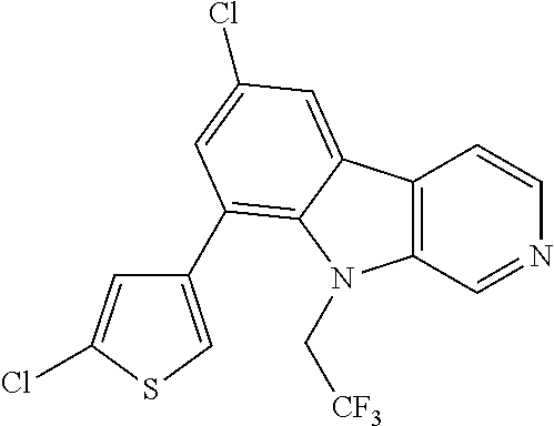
C12=C(C=NC=C1)N(C[CF3])C1=C(C3=CSC(Cl)=C3)C=C(Cl)C=C21
